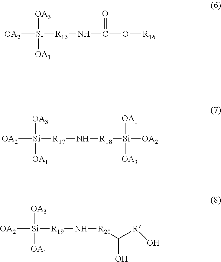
[OA2][Si]([R15]NC(O[R16])=O)([OA3])[OA1].[OA2][Si]([R17]N[R18][Si]([OA2])([OA1])[OA3])([OA3])[OA1].[OA2][Si]([R19]N[R20]C(O)[R]O)([OA3])[OA1]
